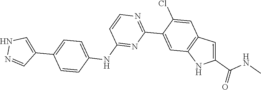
C1=CC(NC2=NC(C3=CC4=C(C=C3Cl)C=C(C(NC)=O)N4)=NC=C2)=CC=C1C1=CNN=C1
